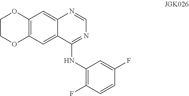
C1COC2=C(O1)C=C1C(=C2)C(NC2=C(F)C=CC(F)=C2)=NC=N1
